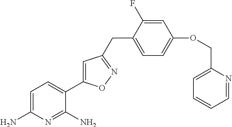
C1=C(N)N=C(N)C(C2=CC(CC3=CC=C(OCC4=CC=CC=N4)C=C3F)=NO2)=C1
